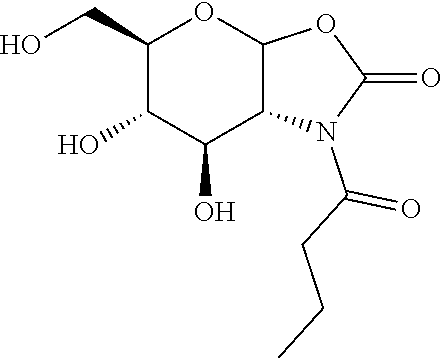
C1(CO)C(O)C(O)C2C(O1)OC(=O)N2C(CCC)=O
